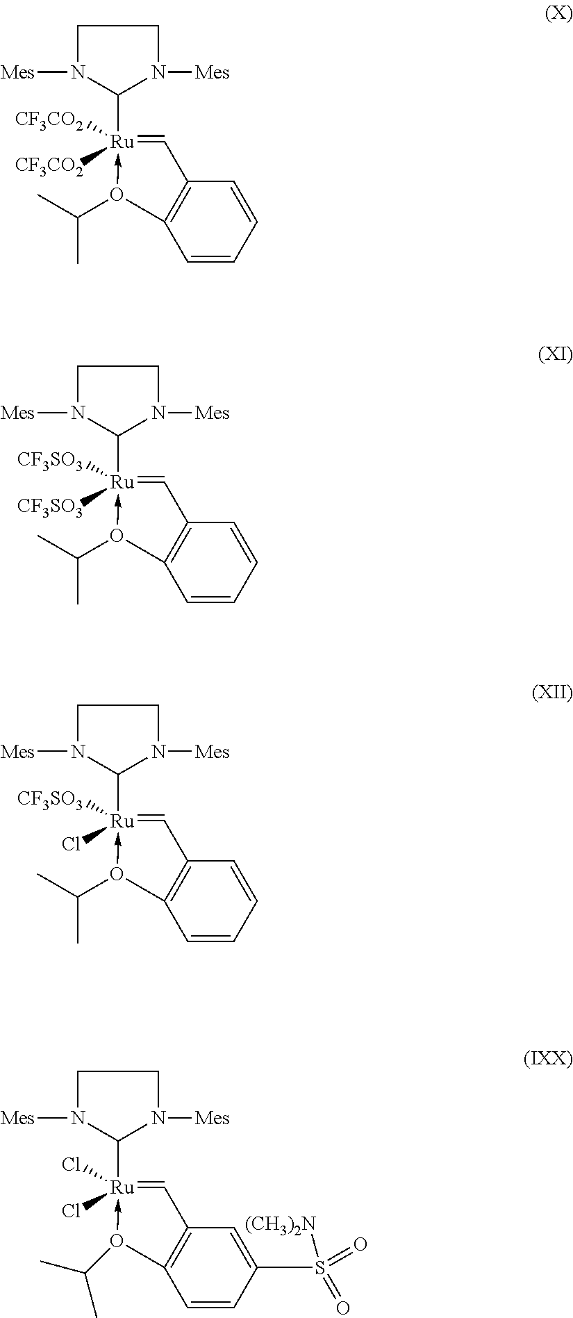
C1N([Mes])C([Ru]2([CF3CO2])([CF3CO2])-O(C(C)C)C3=C(C=2)C=CC=C3)N([Mes])C1.C1N([Mes])C([Ru]2([CF3SO3])([CF3SO3])-O(C(C)C)C3=C(C=2)C=CC=C3)N([Mes])C1.C1N([Mes])C([Ru]2([CF3SO3])(Cl)-O(C(C)C)C3=C(C=2)C=CC=C3)N([Mes])C1.C1N([Mes])C([Ru]2(Cl)(Cl)-O(C(C)C)C3=C(C=2)C=C(S([(CH3)2N])(=O)=O)C=C3)N([Mes])C1
